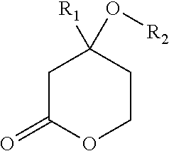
C1C(=O)OCCC1([R1])O[R2]
